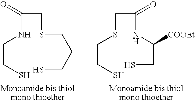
C(NCCS)(CSCCCS)=O.C(SCCS)C(NC([COOEt])CS)=O
